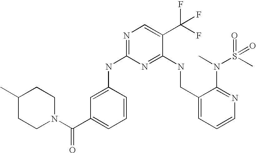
N1(C(C2=CC=CC(NC3=NC=C(C(F)(F)F)C(NCC4=CC=CN=C4N(C)S(C)(=O)=O)=N3)=C2)=O)CCC(C)CC1
